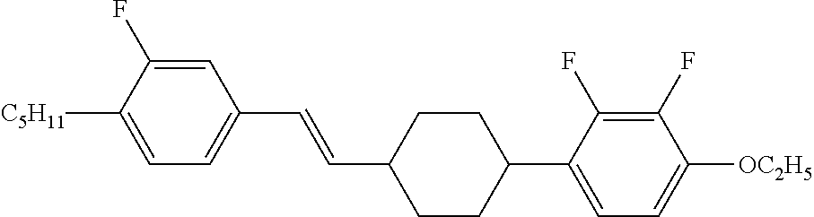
C1=C(F)C([C5H11])=CC=C1C=CC1CCC(C2=CC=C([OC2H5])C(F)=C2F)CC1
